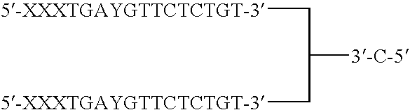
[5-XXXTGAYGTTCTCTGT-3]CC([3-C-5])C[5-XXXTGAYGTTCTCTGT-3]
